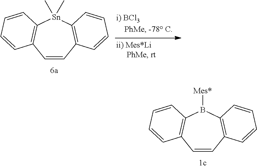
C1=CC2=C([Sn](C)(C)C3=C1C=CC=C3)C=CC=C2.C1=CC2=C(B([Mes*])C3=C1C=CC=C3)C=CC=C2
